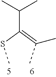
C(SC)(=C(C)C)C(C)C
